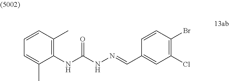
C1=C(C)C(NC(NN=CC2=CC(Cl)=C(Br)C=C2)=O)=C(C)C=C1
